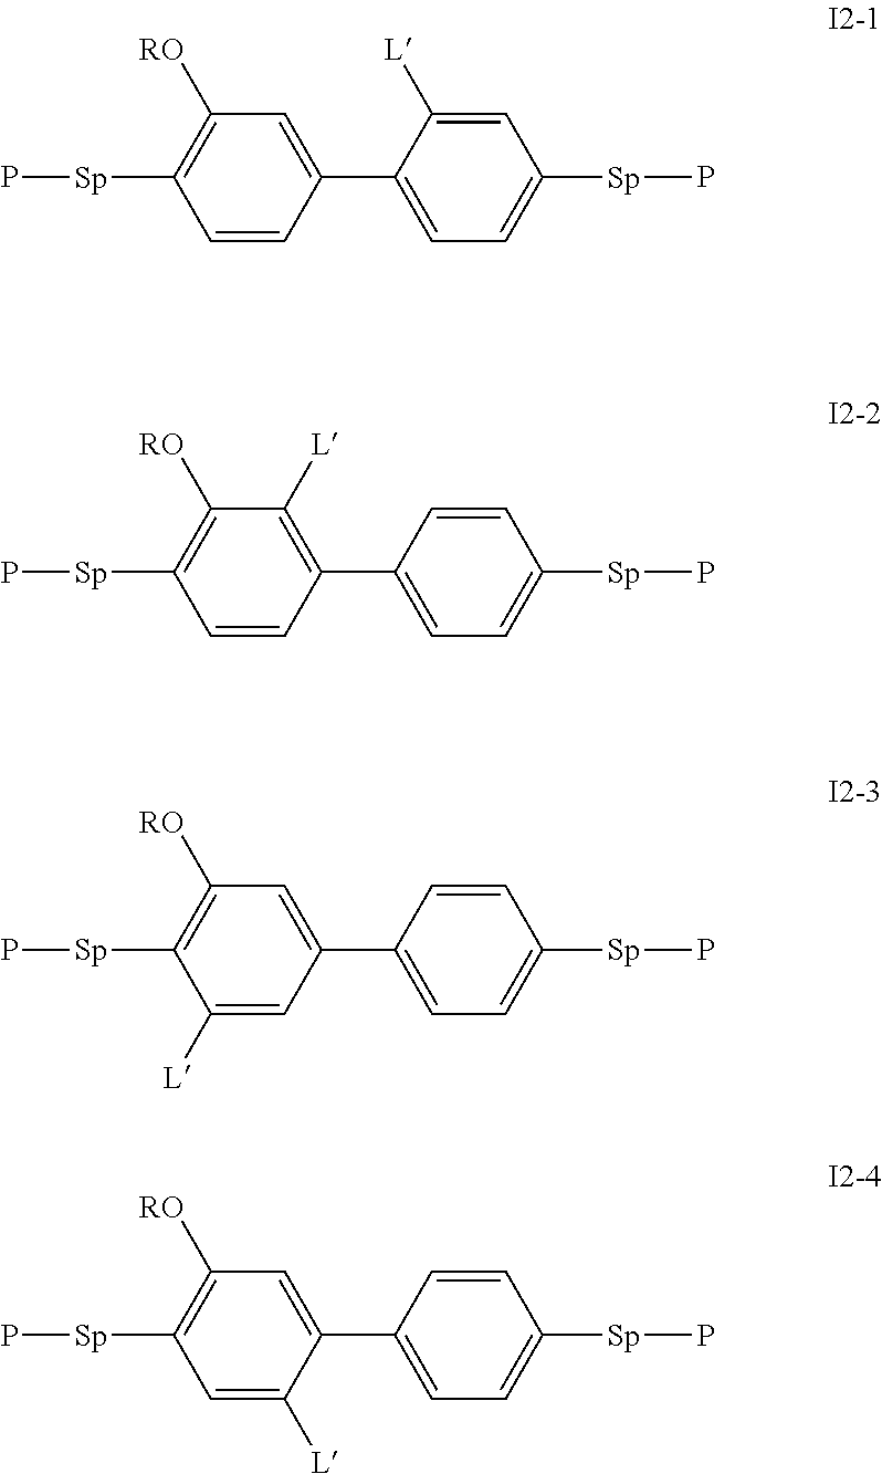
C1=CC(C2=CC=C([Sp]P)C=C2[L])=CC([RO])=C1[Sp]P.C1=CC(C2=CC=C([Sp]P)C=C2)=C([L])C([RO])=C1[Sp]P.[L]C1=CC(C2=CC=C([Sp]P)C=C2)=CC([RO])=C1[Sp]P.[L]C1=CC([Sp]P)=C([RO])C=C1C1=CC=C([Sp]P)C=C1
